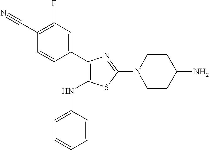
C1(C2=CC(F)=C(C#N)C=C2)=C(NC2=CC=CC=C2)SC(N2CCC(N)CC2)=N1
